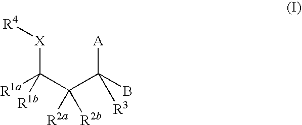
[R4][X]C(C([R2b])(C([A])(B)[R3])[R2a])([R1a])[R1b]
